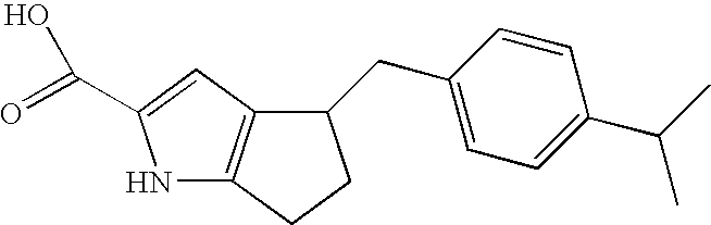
N1C2=C(C=C1C(=O)O)C(CC1=CC=C(C(C)C)C=C1)CC2
